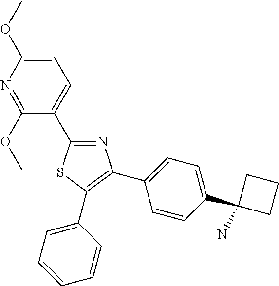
C1=C(OC)N=C(OC)C(C2=NC(C3=CC=C(C4(N)CCC4)C=C3)=C(C3=CC=CC=C3)S2)=C1
